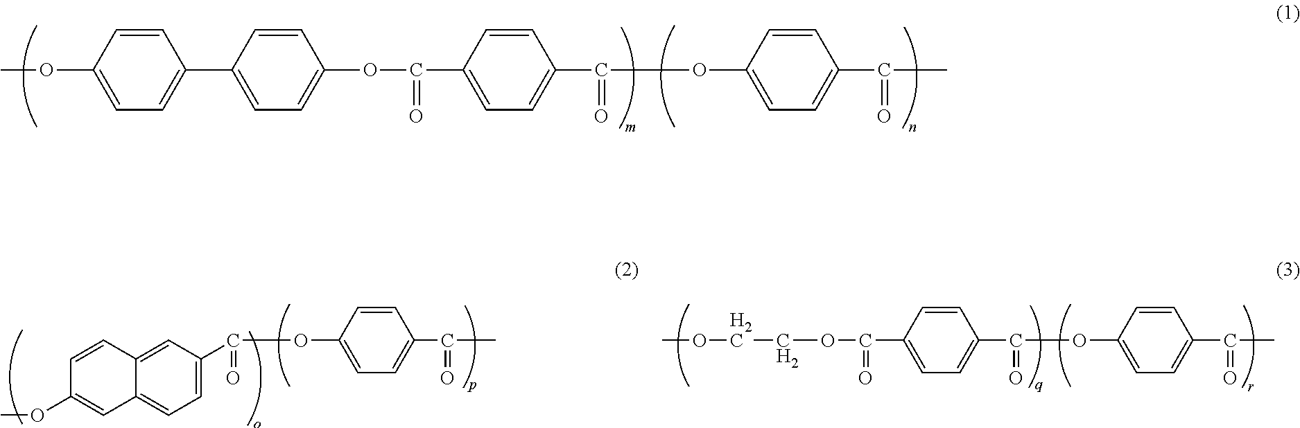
C1=CC(OC)=CC=C1C1=CC=C(OC(=O)C2=CC=C(C(=O)OC3=CC=C(C(=O)C)C=C3)C=C2)C=C1.C1=C(C(OC2=CC=C(C(=O)C)C=C2)=O)C=C2C(=C1)C=C(OC)C=C2.COCCOC(=O)C1=CC=C(C(=O)OC2=CC=C(C(=O)C)C=C2)C=C1
